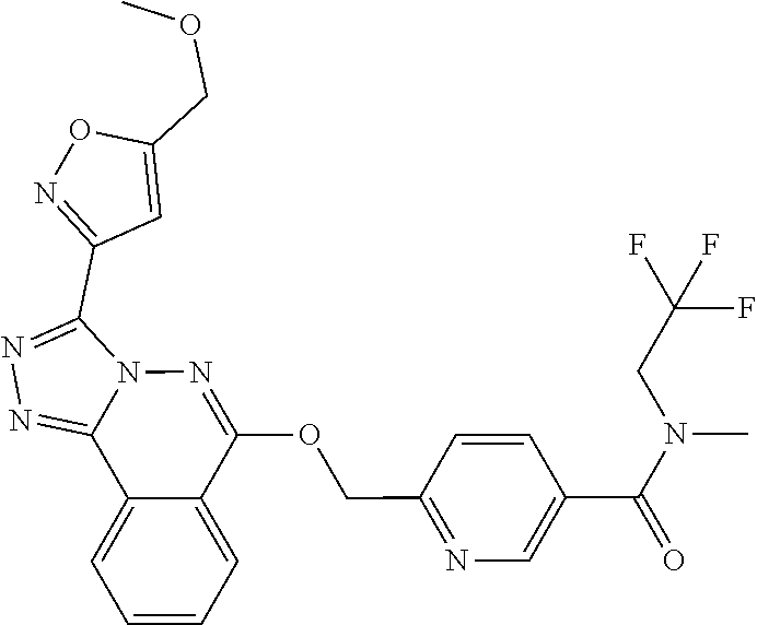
N1=C(C2=NOC(COC)=C2)N2C(=N1)C1=CC=CC=C1C(OCC1=NC=C(C(N(C)CC(F)(F)F)=O)C=C1)=N2
